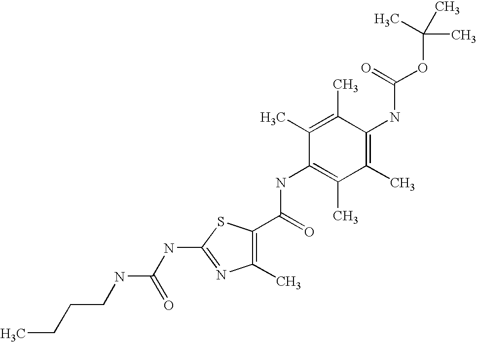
C1(C)=C(C)C(NC(=O)C2=C(C)N=C(NC(NCCCC)=O)S2)=C(C)C(C)=C1NC(OC(C)(C)C)=O
